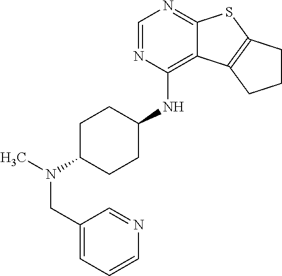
C1=NC(NC2CCC(N(CC3=CC=CN=C3)C)CC2)=C2C(=N1)SC1=C2CCC1
